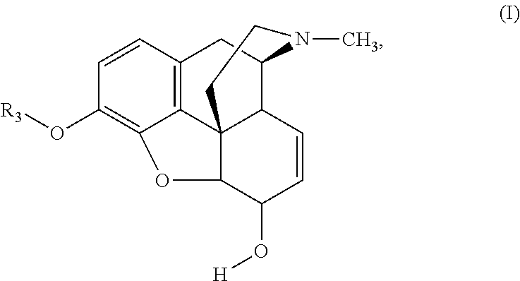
C12=C3C=CC(O[R3])=C1OC1C24C(C(C3)N(C)CC4)C=CC1O[H]
